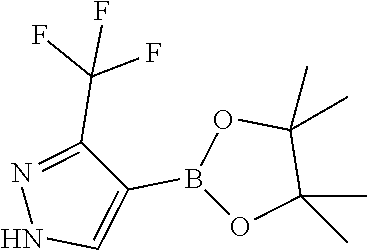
N1C=C(B2OC(C)(C)C(C)(C)O2)C(C(F)(F)F)=N1
